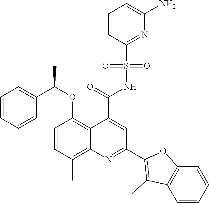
C1=CC(C)=C2C(=C1OC(C1=CC=CC=C1)C)C(C(=O)NS(C1=NC(N)=CC=C1)(=O)=O)=CC(C1=C(C)C3=C(O1)C=CC=C3)=N2
